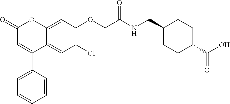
C12=CC(OC(C(NCC3CCC(C(O)=O)CC3)=O)C)=C(Cl)C=C1C(C1=CC=CC=C1)=CC(=O)O2
